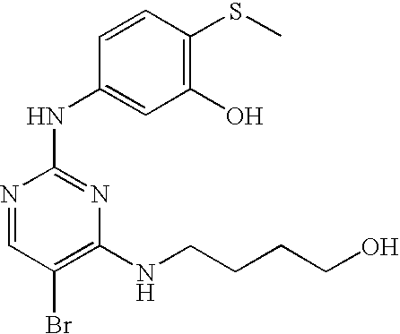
N1=CC(Br)=C(NCCCCO)N=C1NC1=CC(O)=C(SC)C=C1
